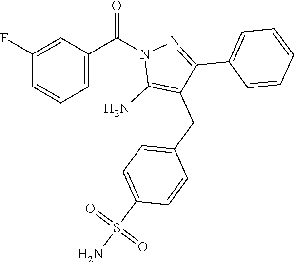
C1(F)=CC(C(N2C(N)=C(CC3=CC=C(S(N)(=O)=O)C=C3)C(C3=CC=CC=C3)=N2)=O)=CC=C1
